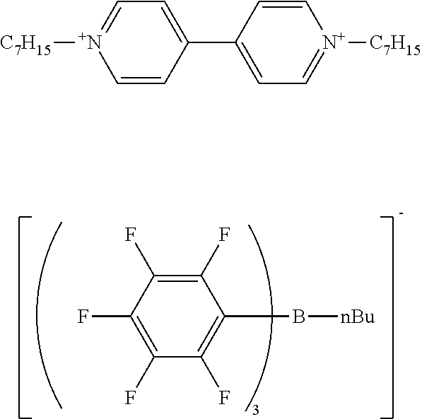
C1(F)=C(F)C(F)=C(B[nBu])C(F)=C1F.C1(C2=CC=[N+]([C7H15])C=C2)=CC=[N+]([C7H15])C=C1
